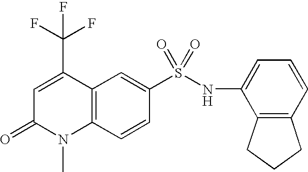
C12=C(C=CC(S(NC3=CC=CC4=C3CCC4)(=O)=O)=C1)N(C)C(=O)C=C2C(F)(F)F
